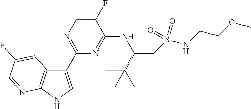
C1(C2=NC=C(F)C(NC(CS(NCCOC)(=O)=O)C(C)(C)C)=N2)=CNC2=C1C=C(F)C=N2
